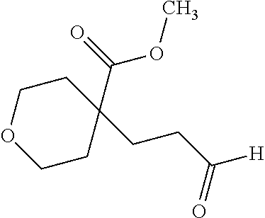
O1CCC(C(OC)=O)(CCC([H])=O)CC1
